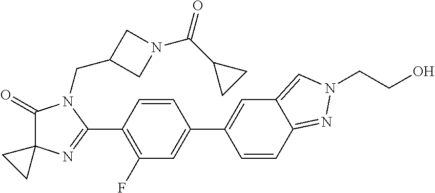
C1(=O)C2(N=C(C3=C(F)C=C(C4=CC5=CN(CCO)N=C5C=C4)C=C3)N1CC1CN(C(C3CC3)=O)C1)CC2
